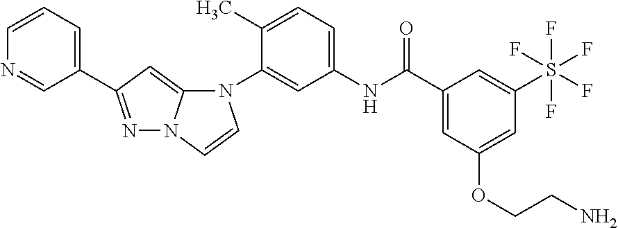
N1=C(C2=CC=CN=C2)C=C2N1C=CN2C1=CC(NC(C2=CC(OCCN)=CC(S(F)(F)(F)(F)F)=C2)=O)=CC=C1C
